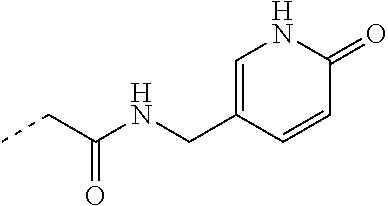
CCC(=O)NCC1=CNC(=O)C=C1
